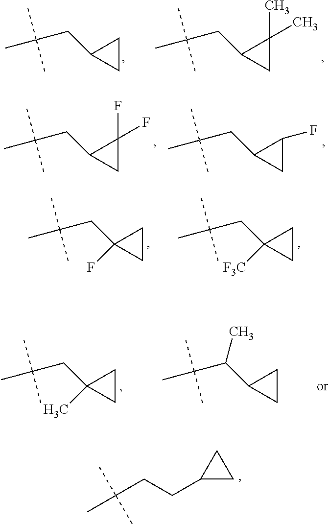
C1C(C)(C)C1CC(C)(C)C.C1CC1CC(C)(C)C.C1C(F)(F)C1CC(C)(C)C.C1C(F)C1CC(C)(C)C.C1CC1(CC(C)(C)C)F.C1CC1(CC(C)(C)C)[F3C].C1CC1(CC(C)(C)C)C.C1CC1C(C(C)(C)C)C.C(CCC1CC1)(C)(C)C
